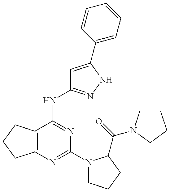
C12=C(C(NC3=NNC(C4=CC=CC=C4)=C3)=NC(N3CCCC3C(=O)N3CCCC3)=N1)CCC2
